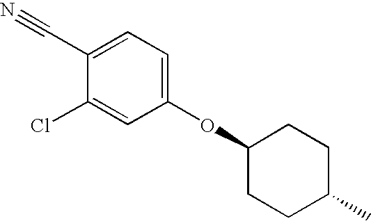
C1(C#N)=CC=C(OC2CCC(C)CC2)C=C1Cl
